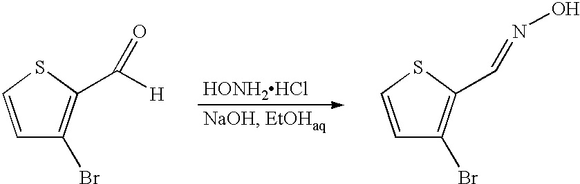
[HONH2HCl].C1=CSC(C([H])=O)=C1Br.C1=CSC(C=NO)=C1Br
